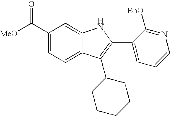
C12=CC=C(C([MeO])=O)C=C1NC(C1=CC=CN=C1[BnO])=C2C1CCCCC1
